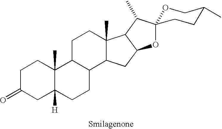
C1C(=O)CC2([H])C(C)(C1)C1C(CC2)C2C(C)(CC1)C1C(C2)OC2(C1C)OCC(C)CC2
